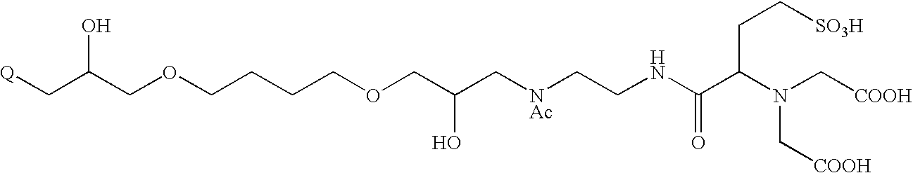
[Q]CC(COCCCCOCC(C[NAc]CCNC(C(N(C[COOH])C[COOH])CC[SO3H])=O)O)O
